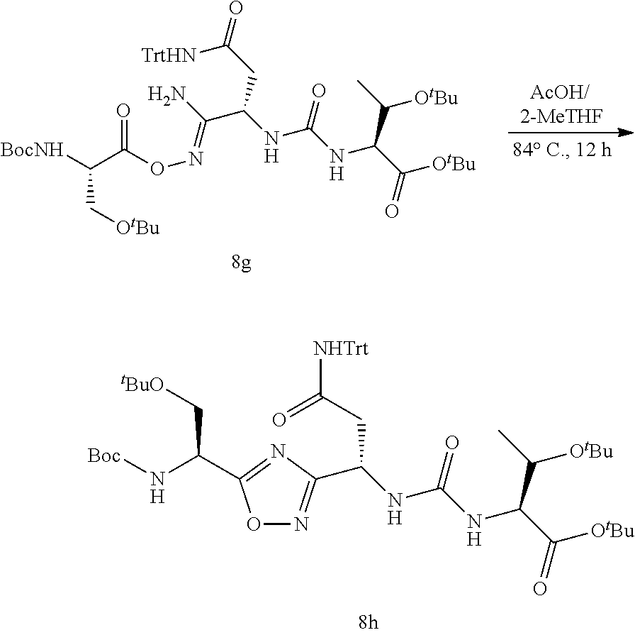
C([TrtHN])(CC(C(N)=NOC(C([BocNH])C[OtBu])=O)NC(NC(C([OtBu])=O)C([OtBu])C)=O)=O.C(NC(NC(C([OtBu])C)C([OtBu])=O)=O)(CC([NHTrt])=O)C1=NOC(C(C[tBuO])N[Boc])=N1
